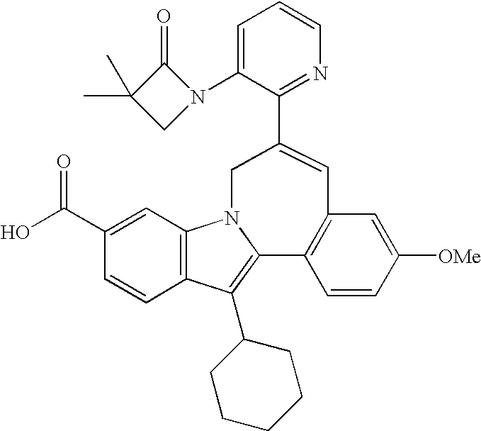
C12=C(C=C(C(O)=O)C=C1)N1C(=C2C2CCCCC2)C2=C(C=C([OMe])C=C2)C=C(C2=NC=CC=C2N2C(=O)C(C)(C)C2)C1
